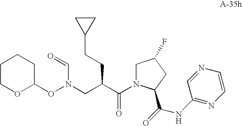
C1(CCC(C(N2CC(F)CC2C(=O)NC2=NC=CN=C2)=O)CN(OC2CCCCO2)C=O)CC1
